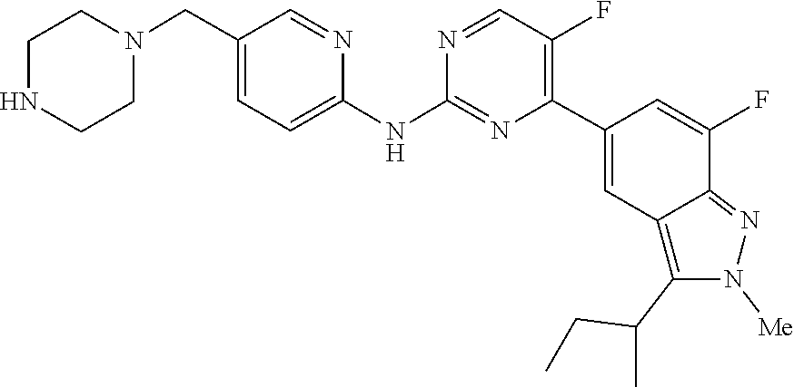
C1CNCCN1CC1=CC=C(NC2=NC(C3=CC4=C(C(C)CC)N([Me])N=C4C(F)=C3)=C(F)C=N2)N=C1
